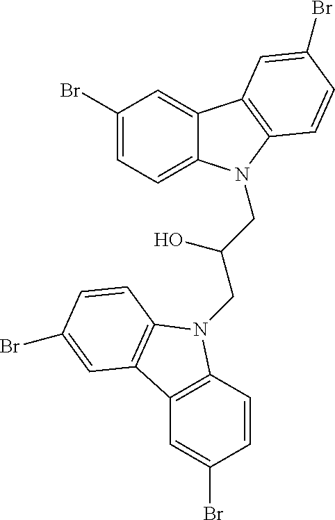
C1(Br)=CC=C2C(=C1)C1=C(N2CC(O)CN2C3=C(C=C(Br)C=C3)C3=C2C=CC(Br)=C3)C=CC(Br)=C1
